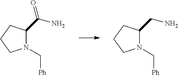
N1(C[Ph])C(CN)CCC1.N1(C[Ph])C(C(=O)N)CCC1
